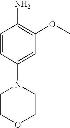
C1=CC(N2CCOCC2)=CC(OC)=C1N
